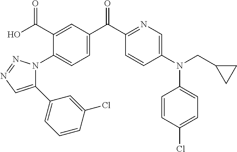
C1=C(C(C2=NC=C(N(CC3CC3)C3=CC=C(Cl)C=C3)C=C2)=O)C=C(C(O)=O)C(N2C(C3=CC=CC(Cl)=C3)=CN=N2)=C1
